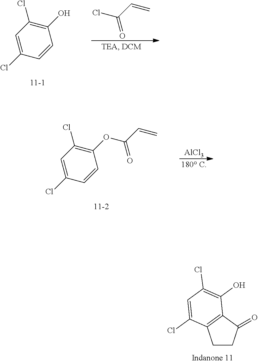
C1CC(=O)C2=C1C(Cl)=CC(Cl)=C2O.C1=C(Cl)C=CC(O)=C1Cl.ClC(C=C)=O.C1=C(Cl)C=CC(OC(=O)C=C)=C1Cl.[AlCl3]
